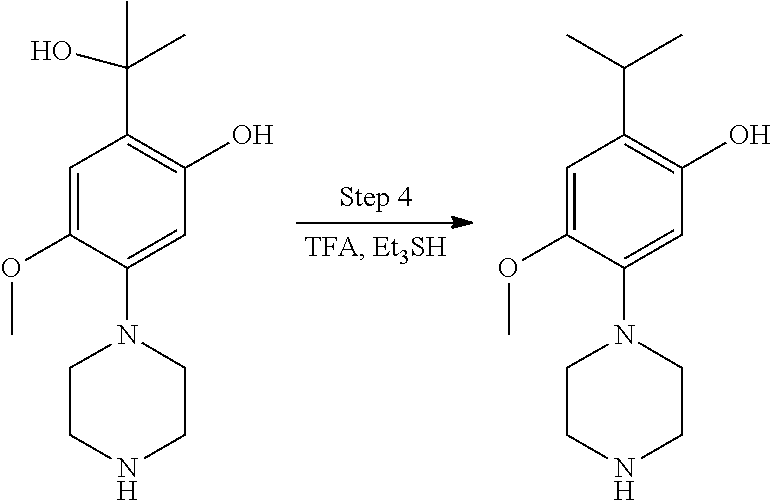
C1=C(OC)C(N2CCNCC2)=CC(O)=C1C(O)(C)C.C1=C(OC)C(N2CCNCC2)=CC(O)=C1C(C)C
